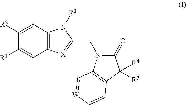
C1([R2])=CC2=C(C=C1[R1])[X]=C(CN1C(=O)C([R4])([R5])C3=C1C=[W]C=C3)N2[R3]
